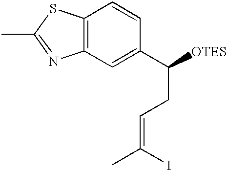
C12=C(SC(C)=N1)C=CC(C([OTES])CC=C(C)I)=C2
